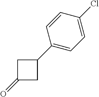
C1(=O)CC(C2=CC=C(Cl)C=C2)C1
